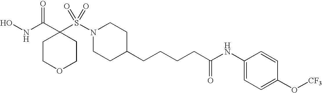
ONC(C1(S(N2CCC(CCCCC(NC3=CC=C(O[CF3])C=C3)=O)CC2)(=O)=O)CCOCC1)=O
